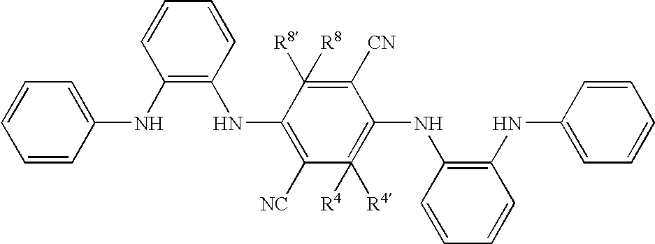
C1=CC(NC2=C(NC3=C([NC])C([R4])([R4])=C(NC4=C(NC5=CC=CC=C5)C=CC=C4)C([CN])=C3([R8])[R8])C=CC=C2)=CC=C1
